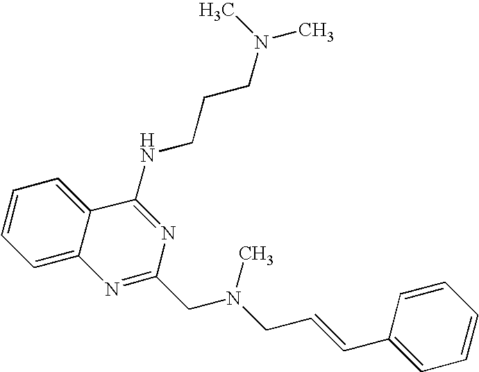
C1=CC=C2C(=C1)N=C(CN(CC=CC1=CC=CC=C1)C)N=C2NCCCN(C)C
